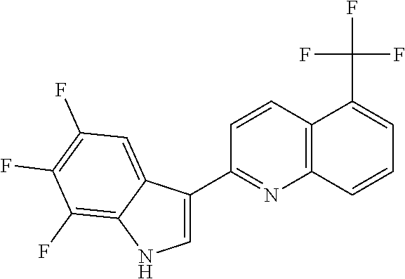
C12=C(C=CC=C1C(F)(F)F)N=C(C1=CNC3=C(F)C(F)=C(F)C=C13)C=C2
